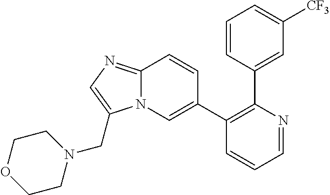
C1(C2=CN3C(=NC=C3CN3CCOCC3)C=C2)=C(C2=CC([CF3])=CC=C2)N=CC=C1
